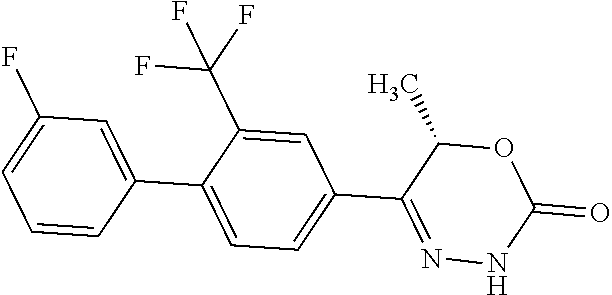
C1=CC(C2=CC=C(C3=NNC(=O)OC3C)C=C2C(F)(F)F)=CC(F)=C1
